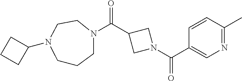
C(C1CN(C(C2=CN=C(C)C=C2)=O)C1)(=O)N1CCCN(C2CCC2)CC1
